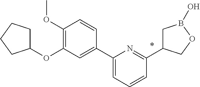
C1(C2=CC(OC3CCCC3)=C(OC)C=C2)=CC=CC(C2CB(O)OC2)=N1
